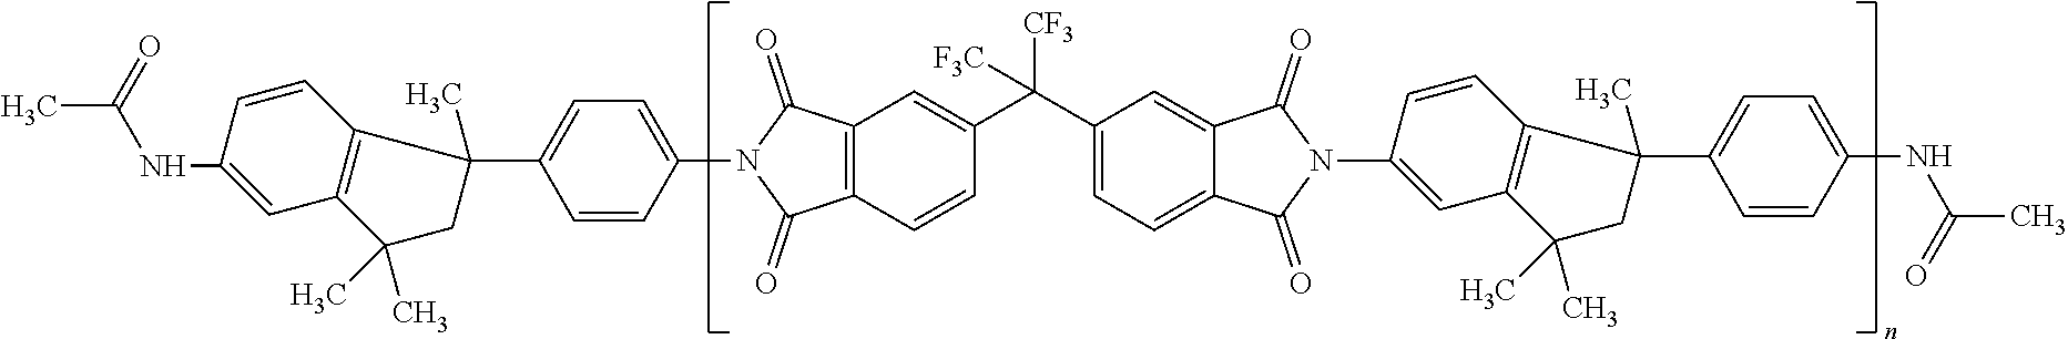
C1(C(C2=CC=C3C(=C2)C(=O)N(C2=CC4=C(C=C2)C(C)(C2=CC=C(NC(=O)C)C=C2)CC4(C)C)C3=O)([CF3])[F3C])=CC2=C(C=C1)C(=O)N(C1=CC=C(C3(C)C4=C(C(C)(C)C3)C=C(NC(=O)C)C=C4)C=C1)C2=O
